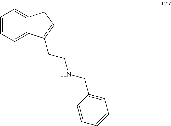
C1=CC=C2C(=C1)CC=C2CCNCC1=CC=CC=C1
